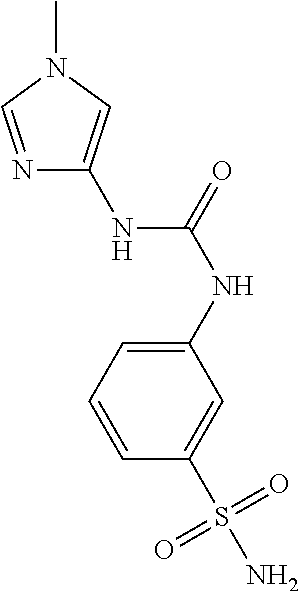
N1=CN(C)C=C1NC(=O)NC1=CC=CC(S(N)(=O)=O)=C1
